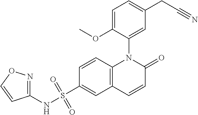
C1=C(OC)C(N2C3=C(C=C(S(NC4=NOC=C4)(=O)=O)C=C3)C=CC2=O)=CC(CC#N)=C1
